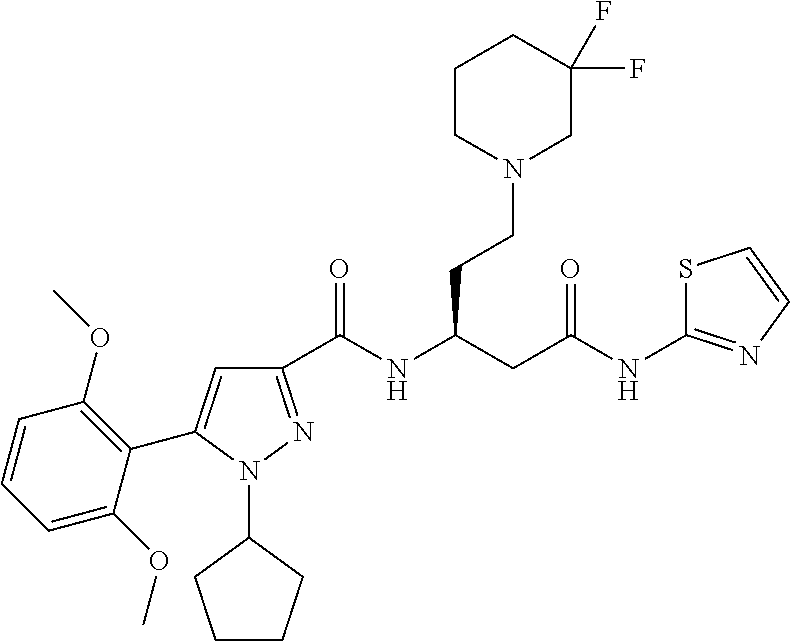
C1(C(NC(CC(NC2=NC=CS2)=O)CCN2CC(F)(F)CCC2)=O)=NN(C2CCCC2)C(C2=C(OC)C=CC=C2OC)=C1
